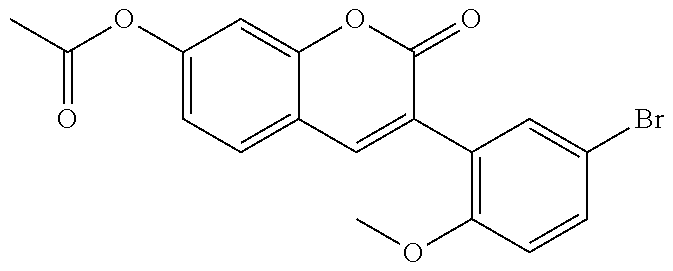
C(OC1=CC=C2C(=C1)OC(=O)C(C1=C(OC)C=CC(Br)=C1)=C2)(=O)C
